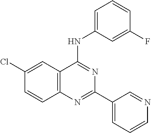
C12=C(C=C(Cl)C=C1)C(NC1=CC=CC(F)=C1)=NC(C1=CC=CN=C1)=N2
